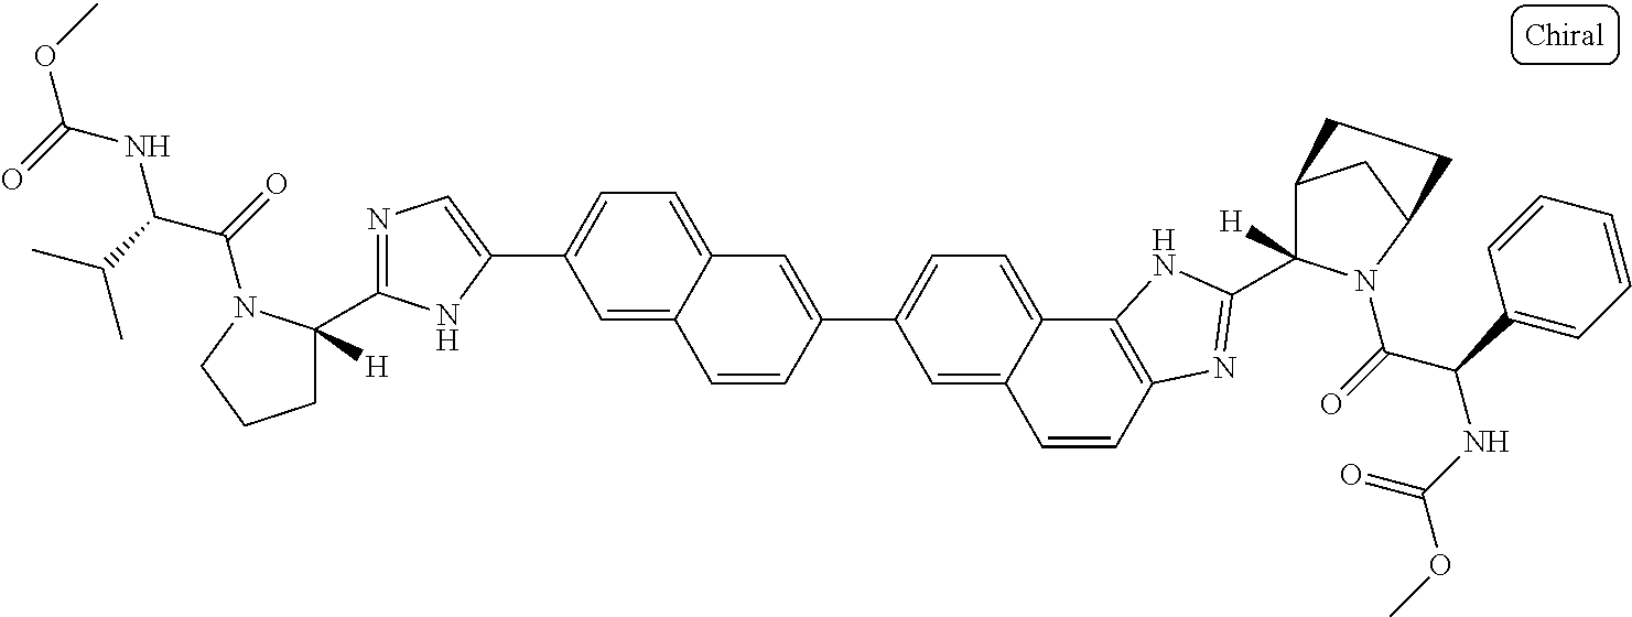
C1=C2C(=CC=C1C1=CN=C(C3([H])CCCN3C(=O)C(C(C)C)NC(OC)=O)N1)C=C(C1=CC=C3C(=C1)C=CC1=C3NC(C3([H])C4CC(N3C(=O)C(C3=CC=CC=C3)NC(OC)=O)CC4)=N1)C=C2
